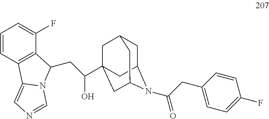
C1C2CC3(C(CC4C5=C(C=CC=C5F)C5=CN=CN54)O)CC1CC(C3)N2C(CC1=CC=C(F)C=C1)=O
